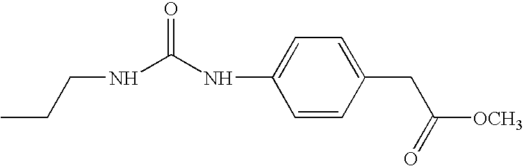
N(C(NCCC)=O)C1=CC=C(CC([OCH3])=O)C=C1
